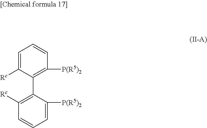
C1=C([Rc])C(C2=C([Rc])C=CC=C2[P(R5)2])=C([P(R5)2])C=C1
